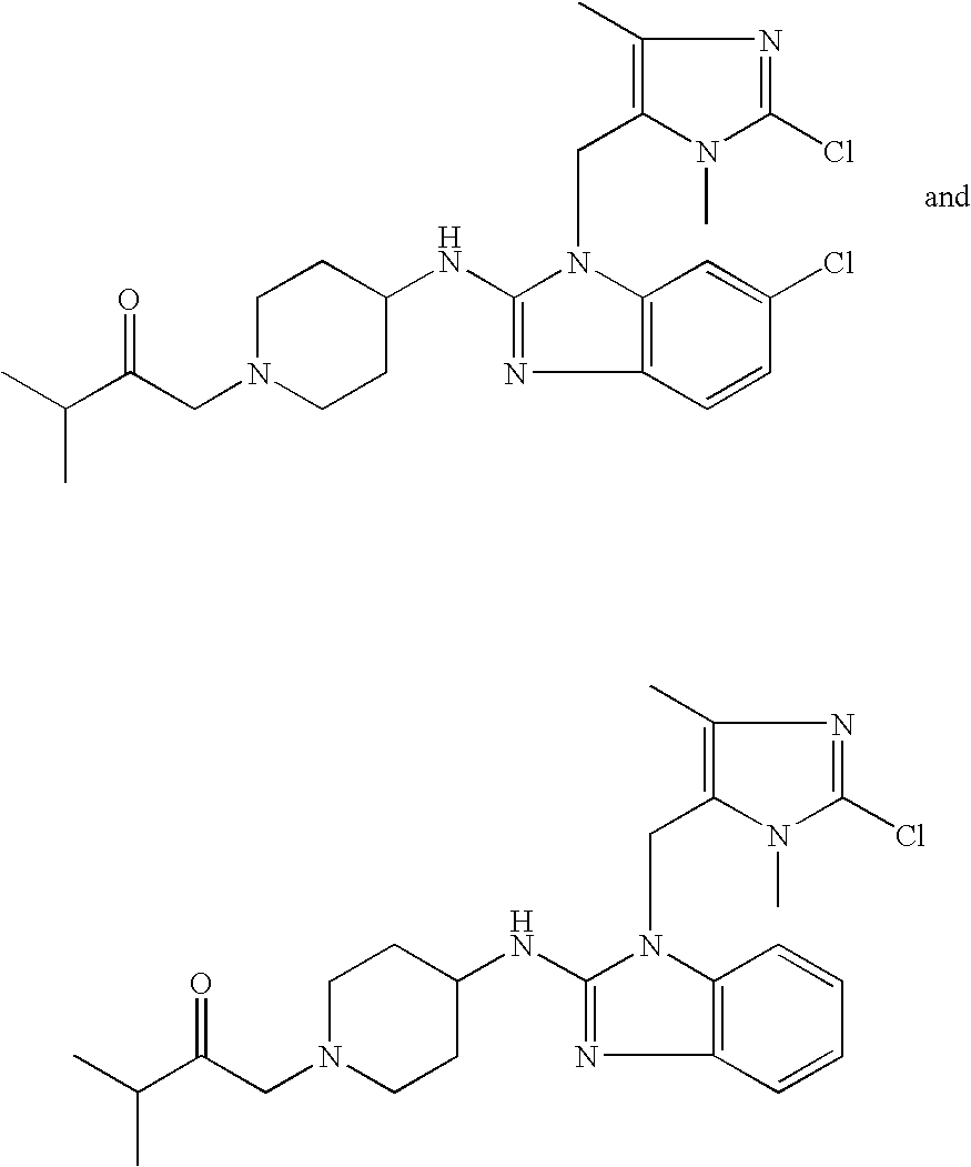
CC(C(CN1CCC(NC2=NC3=C(N2CC2=C(C)N=C(Cl)N2C)C=C(Cl)C=C3)CC1)=O)C.CC(C(CN1CCC(NC2=NC3=C(N2CC2=C(C)N=C(Cl)N2C)C=CC=C3)CC1)=O)C
